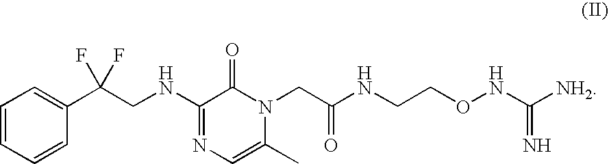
C1=CC=CC(C(CNC2=NC=C(C)N(CC(NCCONC([NH2])=N)=O)C2=O)(F)F)=C1
